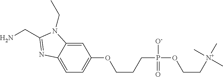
C1=C2C(=CC(OCCCP([O-])(=O)OCC[N+](C)(C)C)=C1)N(CC)C(CN)=N2
